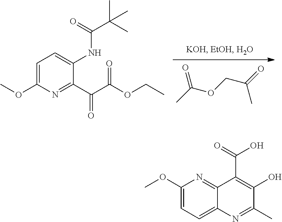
CC(OCC(=O)C)=O.C1=C(OC)N=C(C(C(=O)OCC)=O)C(NC(C(C)(C)C)=O)=C1.C1(OC)=CC=C2C(=N1)C(C(O)=O)=C(O)C(C)=N2
